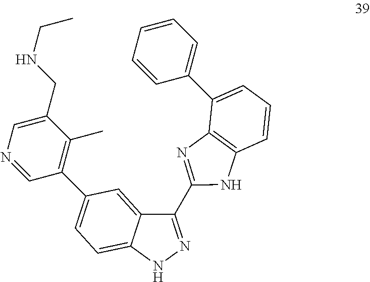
C1(C2=NC3=C(N2)C=CC=C3C2=CC=CC=C2)=NNC2=CC=C(C3=C(C)C(CNCC)=CN=C3)C=C12
